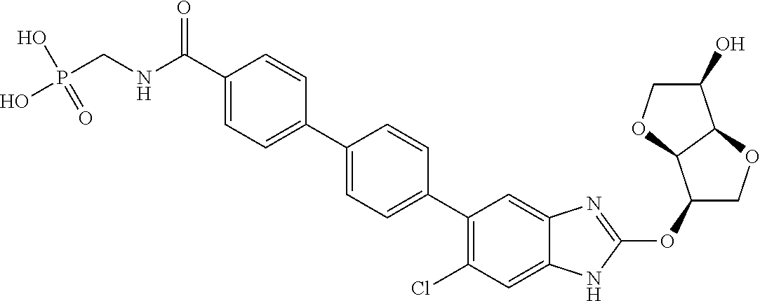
C(C1=CC=C(C2=CC=C(C3=C(Cl)C=C4C(=C3)N=C(OC3COC5C3OCC5O)N4)C=C2)C=C1)(NCP(O)(O)=O)=O
